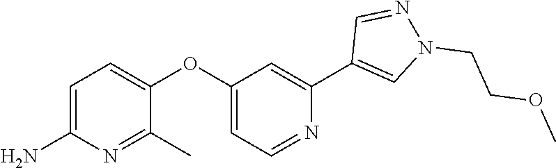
C1=C(N)N=C(C)C(OC2=CC=NC(C3=CN(CCOC)N=C3)=C2)=C1
